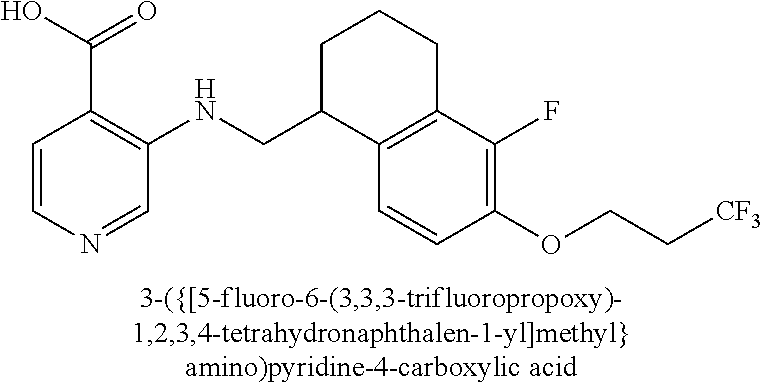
C1=CN=CC(NCC2C3=C(CCC2)C(F)=C(OCC[CF3])C=C3)=C1C(O)=O
